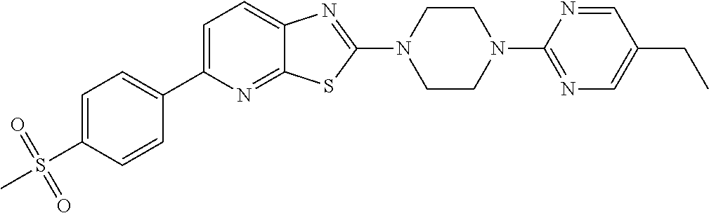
C1=C(C2=CC=C(S(=O)(=O)C)C=C2)N=C2C(=C1)N=C(N1CCN(C3=NC=C(CC)C=N3)CC1)S2
